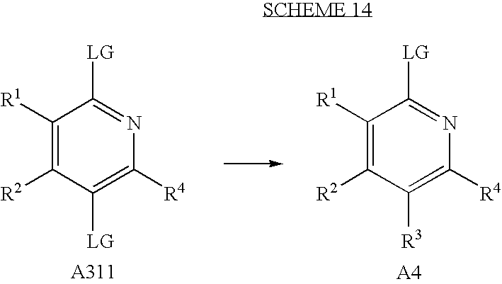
C1([R1])=C([R2])C([LG])=C([R4])N=C1[LG].C1([R1])=C([R2])C([R3])=C([R4])N=C1[LG]
